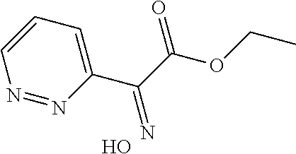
C1(C(C(OCC)=O)=N)=CC=CN=N1.O
